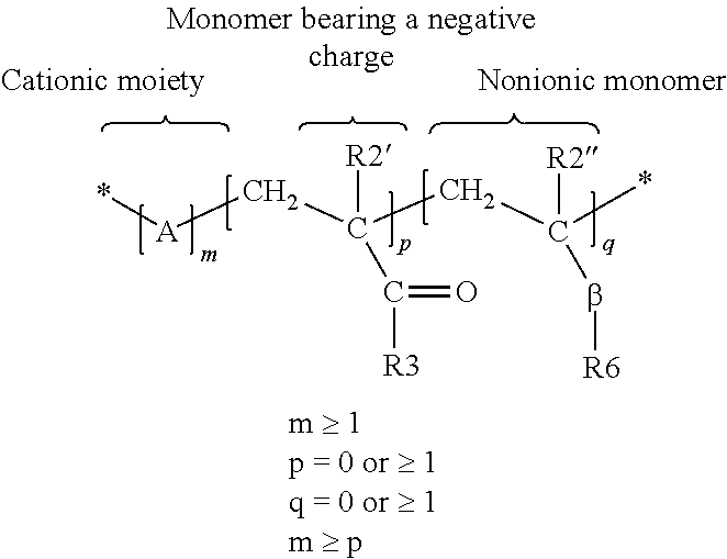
[A](CC(CC(*)([R2])b[R6])([R2])C(=O)[R3])*
